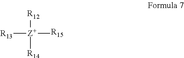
[R13][Z+](C)([R12])[R14].[R15]
